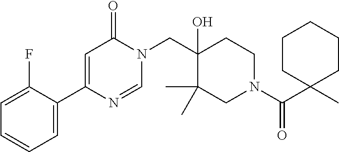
N1(CC2(O)C(C)(C)CN(C(=O)C3(C)CCCCC3)CC2)C(=O)C=C(C2=CC=CC=C2F)N=C1
